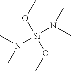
CN([Si](N(C)C)(OC)OC)C
